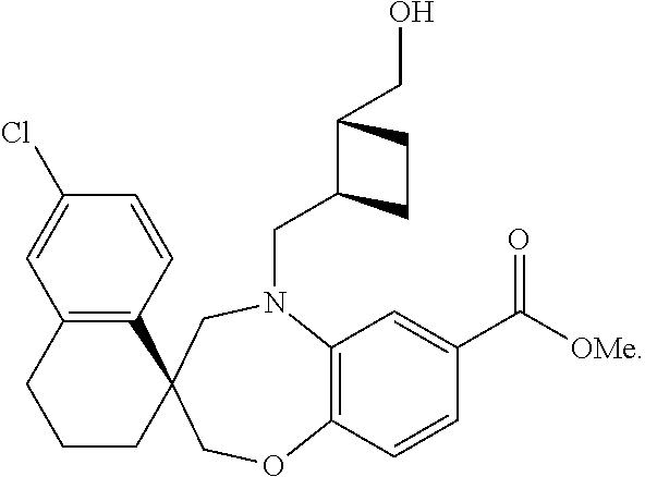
C1(Cl)=CC2=C(C=C1)C1(CCC2)COC2=C(N(CC3C(CO)CC3)C1)C=C(C([OMe])=O)C=C2
